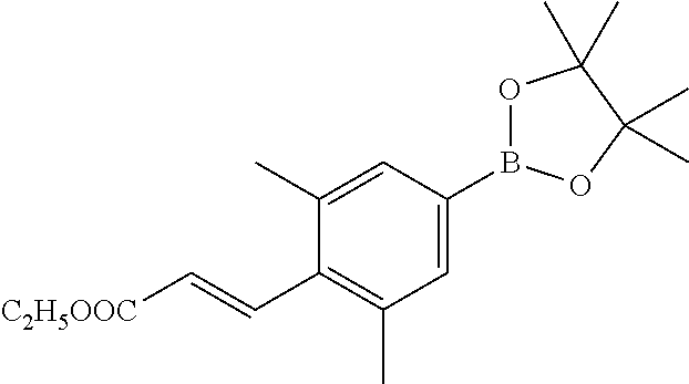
C1=C(B2OC(C)(C)C(C)(C)O2)C=C(C)C(C=C[C2H5OOC])=C1C
